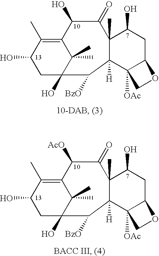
C1(O)CC2(O)C(C)(C)C(=C1C)C(O)C(=O)C1(C)C([H])(C2[BzO])C2([OAc])C(CC1O)OC2.C1(O)CC2(O)C(C)(C)C(=C1C)C([AcO])C(=O)C1(C)C([H])(C2[BzO])C2([OAc])C(CC1O)OC2
